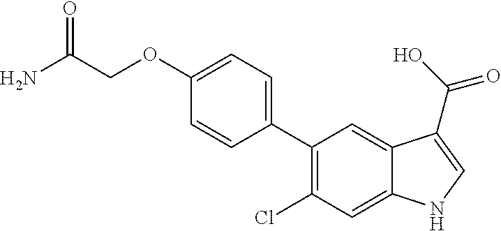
C1(OCC(N)=O)=CC=C(C2=C(Cl)C=C3C(=C2)C(C(O)=O)=CN3)C=C1
